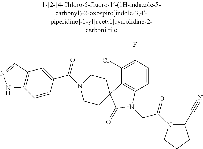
C1(Cl)=C(F)C=CC2=C1C1(C(=O)N2CC(N2C(C#N)CCC2)=O)CCN(C(=O)C2=CC3=C(C=C2)NN=C3)CC1
